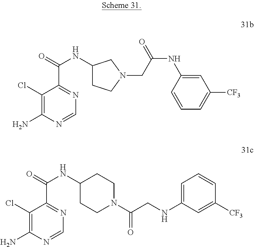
C1(Cl)=C(N)N=CN=C1C(=O)NC1CCN(CC(NC2=CC([CF3])=CC=C2)=O)C1.C1(Cl)=C(N)N=CN=C1C(=O)NC1CCN(C(CNC2=CC=CC([CF3])=C2)=O)CC1
